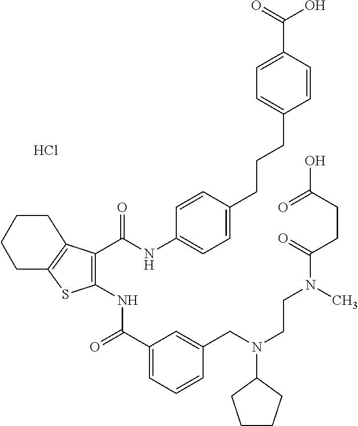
Cl.C1(C(=O)NC2=C(C(NC3=CC=C(CCCC4=CC=C(C(=O)O)C=C4)C=C3)=O)C3=C(S2)CCCC3)=CC=CC(CN(CCN(C(CCC(=O)O)=O)C)C2CCCC2)=C1
